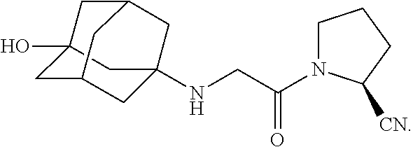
C1N(C(CNC23CC4(O)CC(C2)CC(C4)C3)=O)C([CN])CC1
